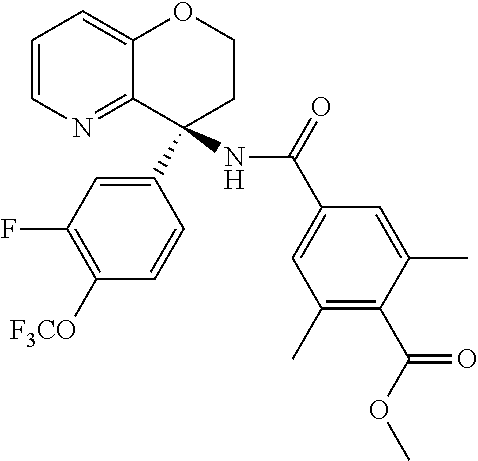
C1=CN=C2C(=C1)OCCC2(NC(=O)C1=CC(C)=C(C(OC)=O)C(C)=C1)C1=CC(F)=C([F3CO])C=C1
